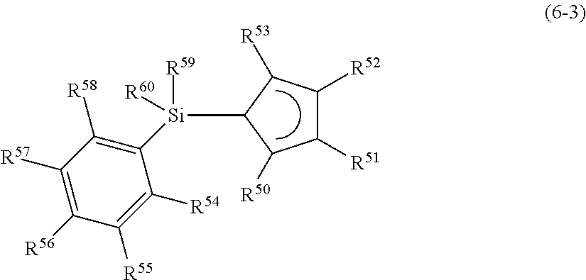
[Si]([R59])([R60])(C1=C([R58])C([R57])=C([R56])C([R55])=C1[R54])C1C([R50])C([R51])C([R52])C1[R53]
